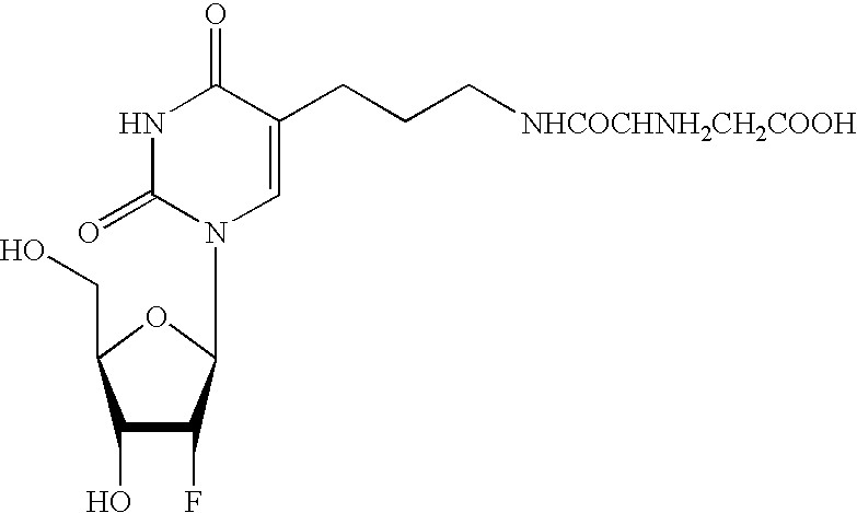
C1(O)C(F)C(N2C=C(CCC[NHCOCHNH2CH2COOH])C(=O)NC2=O)OC1CO
